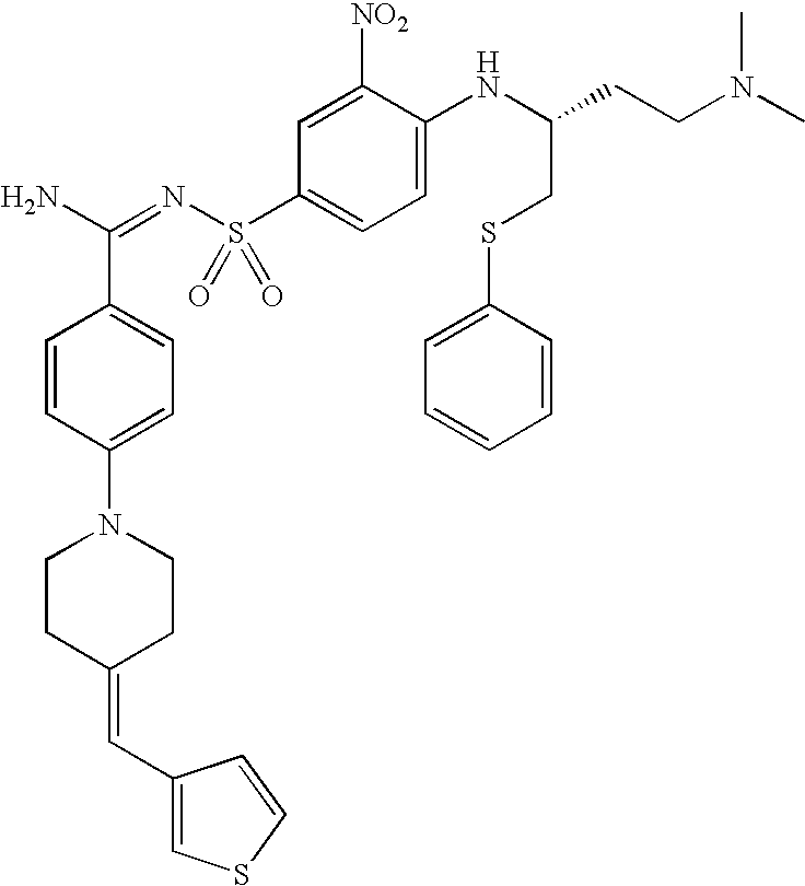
C1=CC(N2CCC(=CC3=CSC=C3)CC2)=CC=C1C(N)=NS(C1=CC=C(NC(CCN(C)C)CSC2=CC=CC=C2)C([NO2])=C1)(=O)=O
